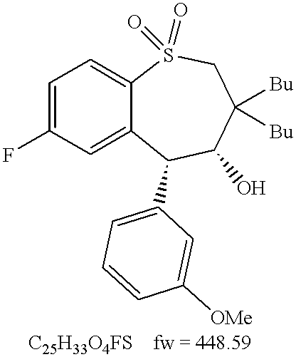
C1=C(F)C=C2C(=C1)S(=O)(=O)CC([Bu])([Bu])C(O)C2C1=CC=CC([OMe])=C1.[C25H33O4FS    fw = 448.59]
